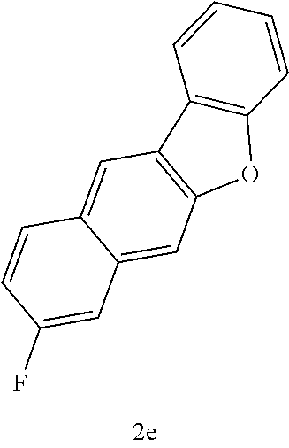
C12=CC3=C(C=C1C=CC(F)=C2)C1=C(O3)C=CC=C1
